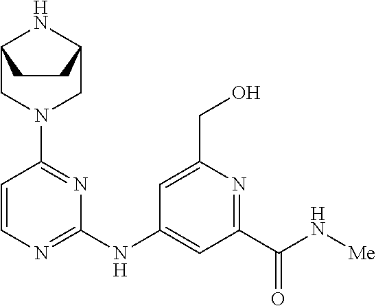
C12CN(C3=NC(NC4=CC(C(N[Me])=O)=NC(CO)=C4)=NC=C3)CC(N1)CC2
